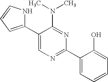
C1(C2=CC=CN2)=CN=C(C2=CC=CC=C2O)N=C1N(C)C
